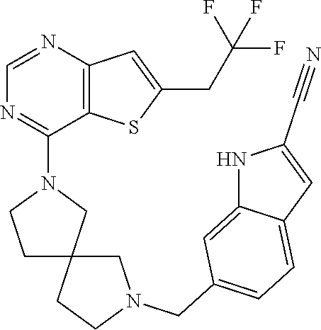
C12=C(SC(CC(F)(F)F)=C1)C(N1CCC3(C1)CCN(CC1=CC=C4C(=C1)NC(C#N)=C4)C3)=NC=N2
